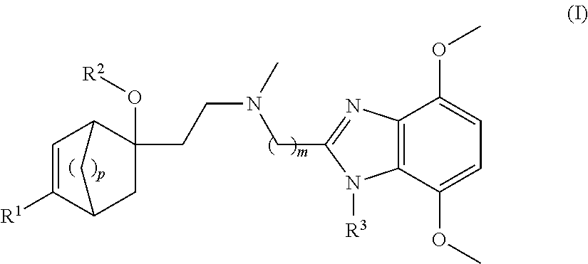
C1C2C([R1])=CC(C1(O[R2])CCN(C)CC1=NC3=C(C(OC)=CC=C3OC)N1[R3])C2
